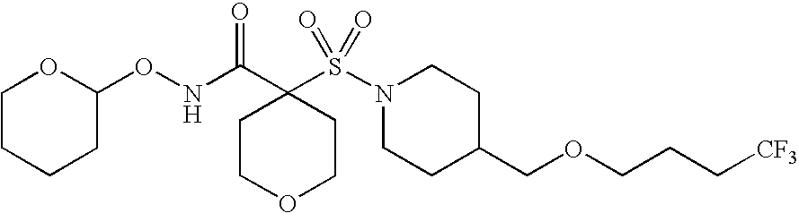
O(NC(C1(S(N2CCC(COCCC[CF3])CC2)(=O)=O)CCOCC1)=O)C1OCCCC1
